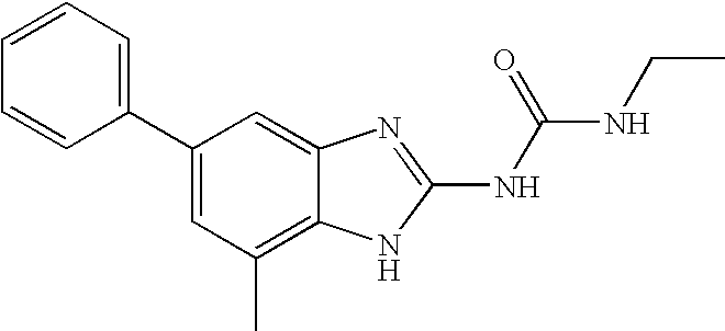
C1(C2=CC=CC=C2)=CC(C)=C2C(=C1)N=C(NC(NCC)=O)N2
